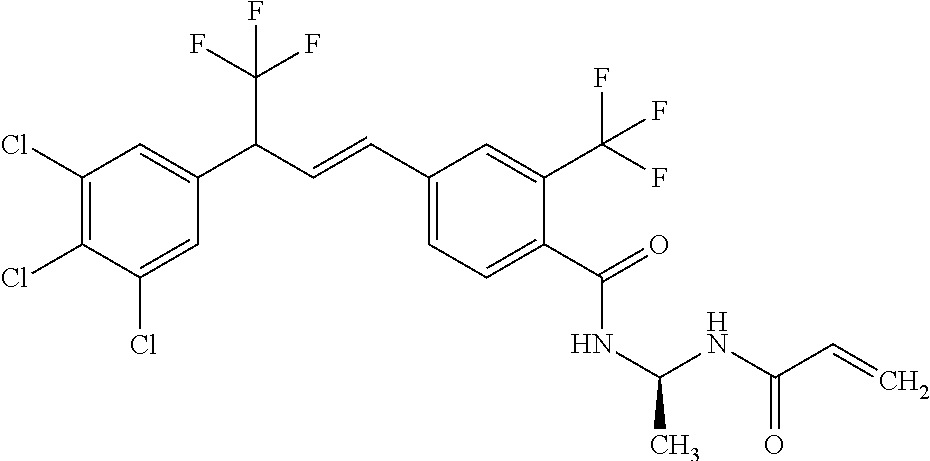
C1(Cl)=C(Cl)C(Cl)=CC(C(C=CC2=CC=C(C(=O)NC(C)NC(C=C)=O)C(C(F)(F)F)=C2)C(F)(F)F)=C1
